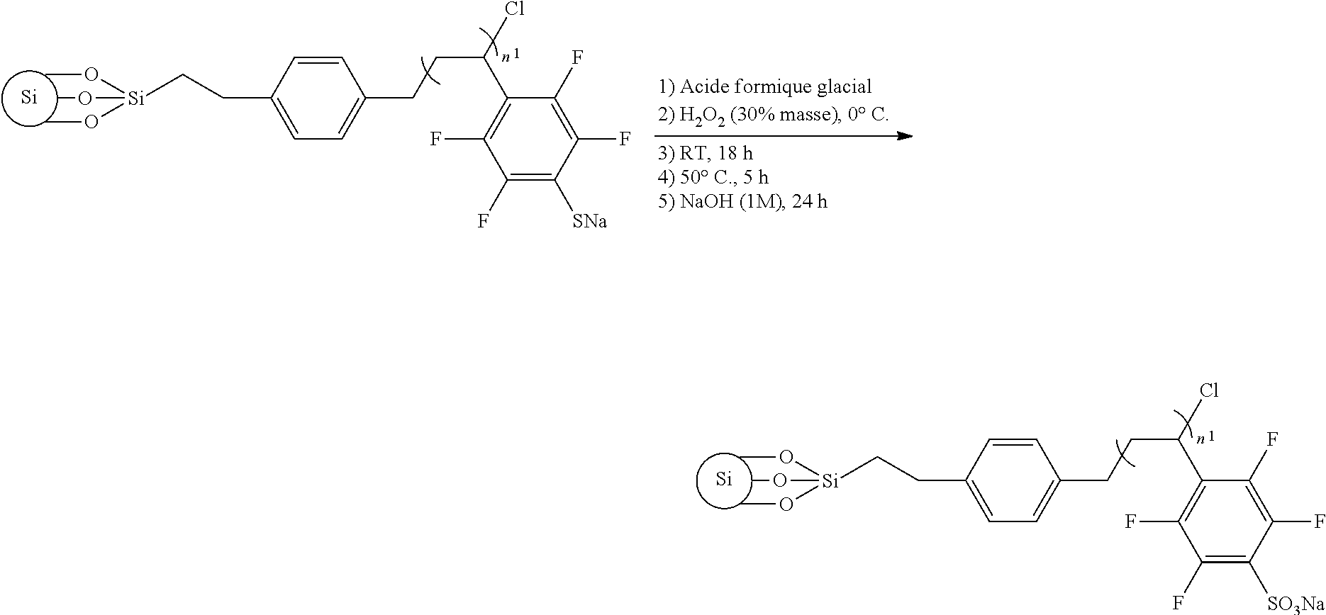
[Si].O([Si](OC)(OC)CCC1=CC=C(CCC(Cl)C2=C(F)C(F)=C([SO3Na])C(F)=C2F)C=C1)C.[Si].O([Si](OC)(OC)CCC1=CC=C(CCC(Cl)C2=C(F)C(F)=C([SNa])C(F)=C2F)C=C1)C
